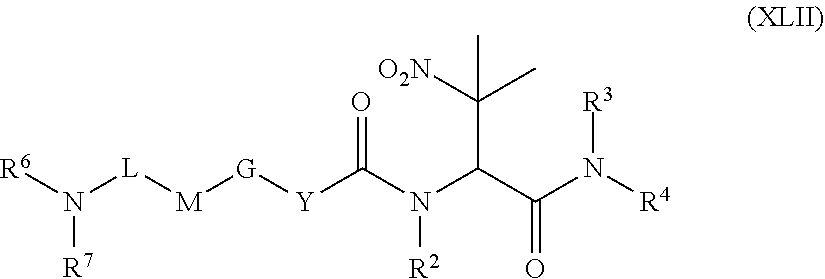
[R6]N([L][M][G][Y]C(N(C(C(N([R4])[R3])=O)C([O2N])(C)C)[R2])=O)[R7]
